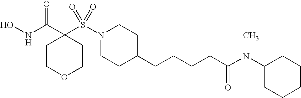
ONC(C1(S(N2CCC(CCCCC(N(C3CCCCC3)C)=O)CC2)(=O)=O)CCOCC1)=O
